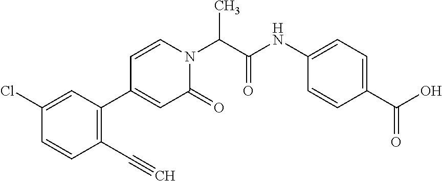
CC(N1C=CC(C2=C(C#C)C=CC(Cl)=C2)=CC1=O)C(NC1=CC=C(C(=O)O)C=C1)=O
